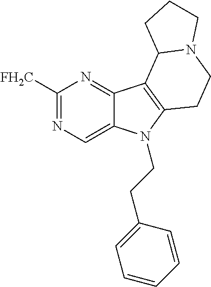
C1([FH2C])=NC=C2C(=N1)C1=C(N2CCC2=CC=CC=C2)CCN2C1CCC2
